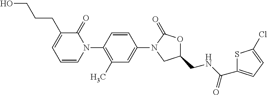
C1=CC(N2C(=O)C(CCCO)=CC=C2)=C(C)C=C1N1CC(CNC(C2=CC=C(Cl)S2)=O)OC1=O
